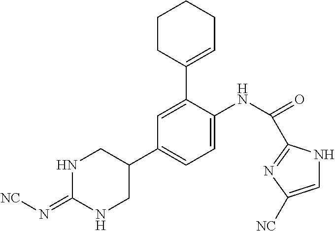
N1C(=N[NC])NCC(C2=CC=C(NC(=O)C3=NC([NC])=CN3)C(C3=CCCCC3)=C2)C1
